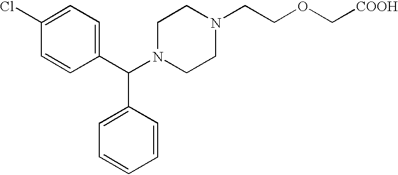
C1=C(C(C2=CC=C(Cl)C=C2)N2CCN(CCOC[COOH])CC2)C=CC=C1
